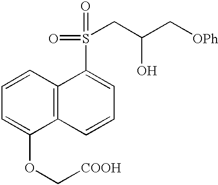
C1=CC2=C(C(OC[COOH])=C1)C=CC=C2S(CC(C[OPh])O)(=O)=O
